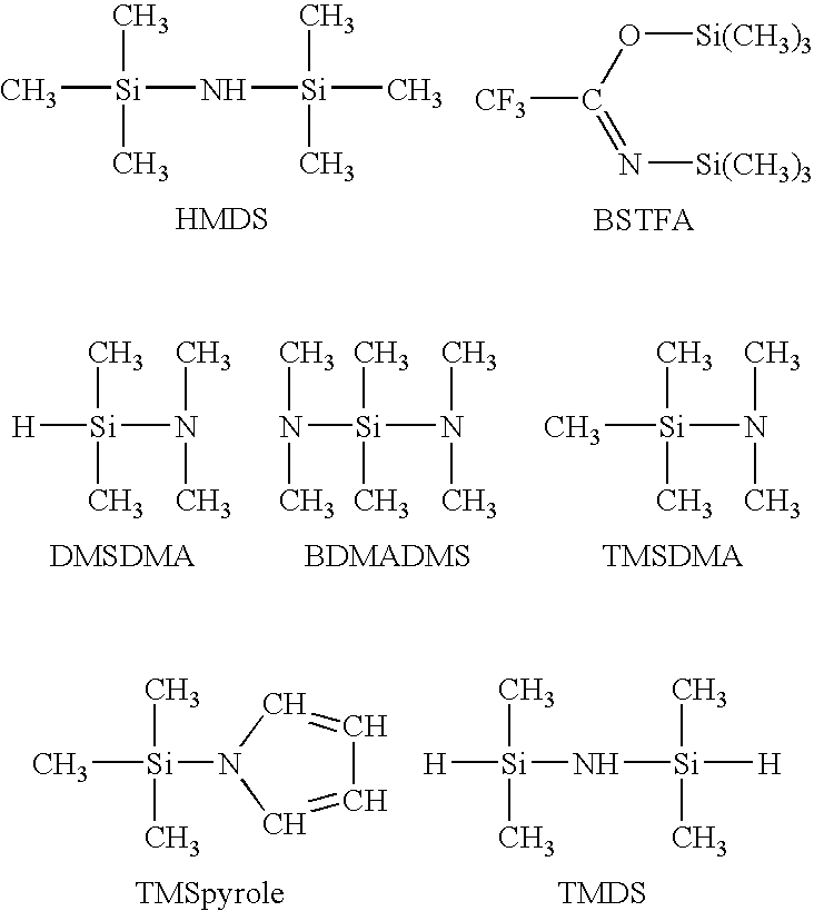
C[Si](C)(C)N[Si](C)(C)C.[CF3]C(O[Si(CH3)3])=N[Si(CH3)3].[BSTFA].[H][Si](C)(C)N(C)C.N([Si](C)(C)N(C)C)(C)C.C[Si](C)(C)N(C)C.C[Si](C)(C)N1C=CC=C1.[H][Si](C)(C)N[Si](C)(C)[H]
